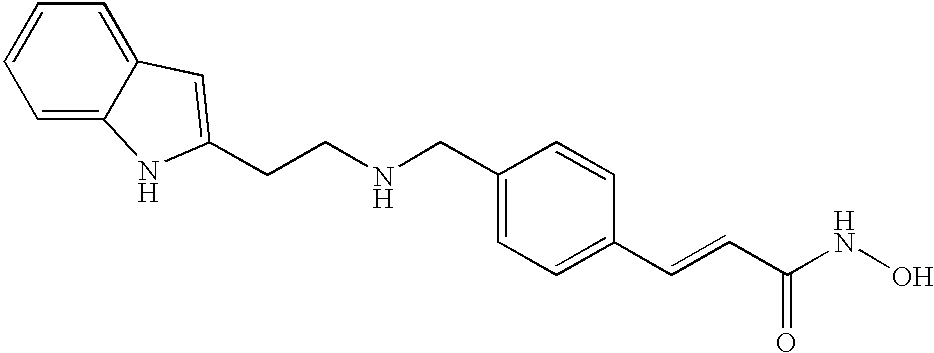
C1=C2C(=CC=C1)C=C(CCNCC1=CC=C(C=CC(=O)NO)C=C1)N2
